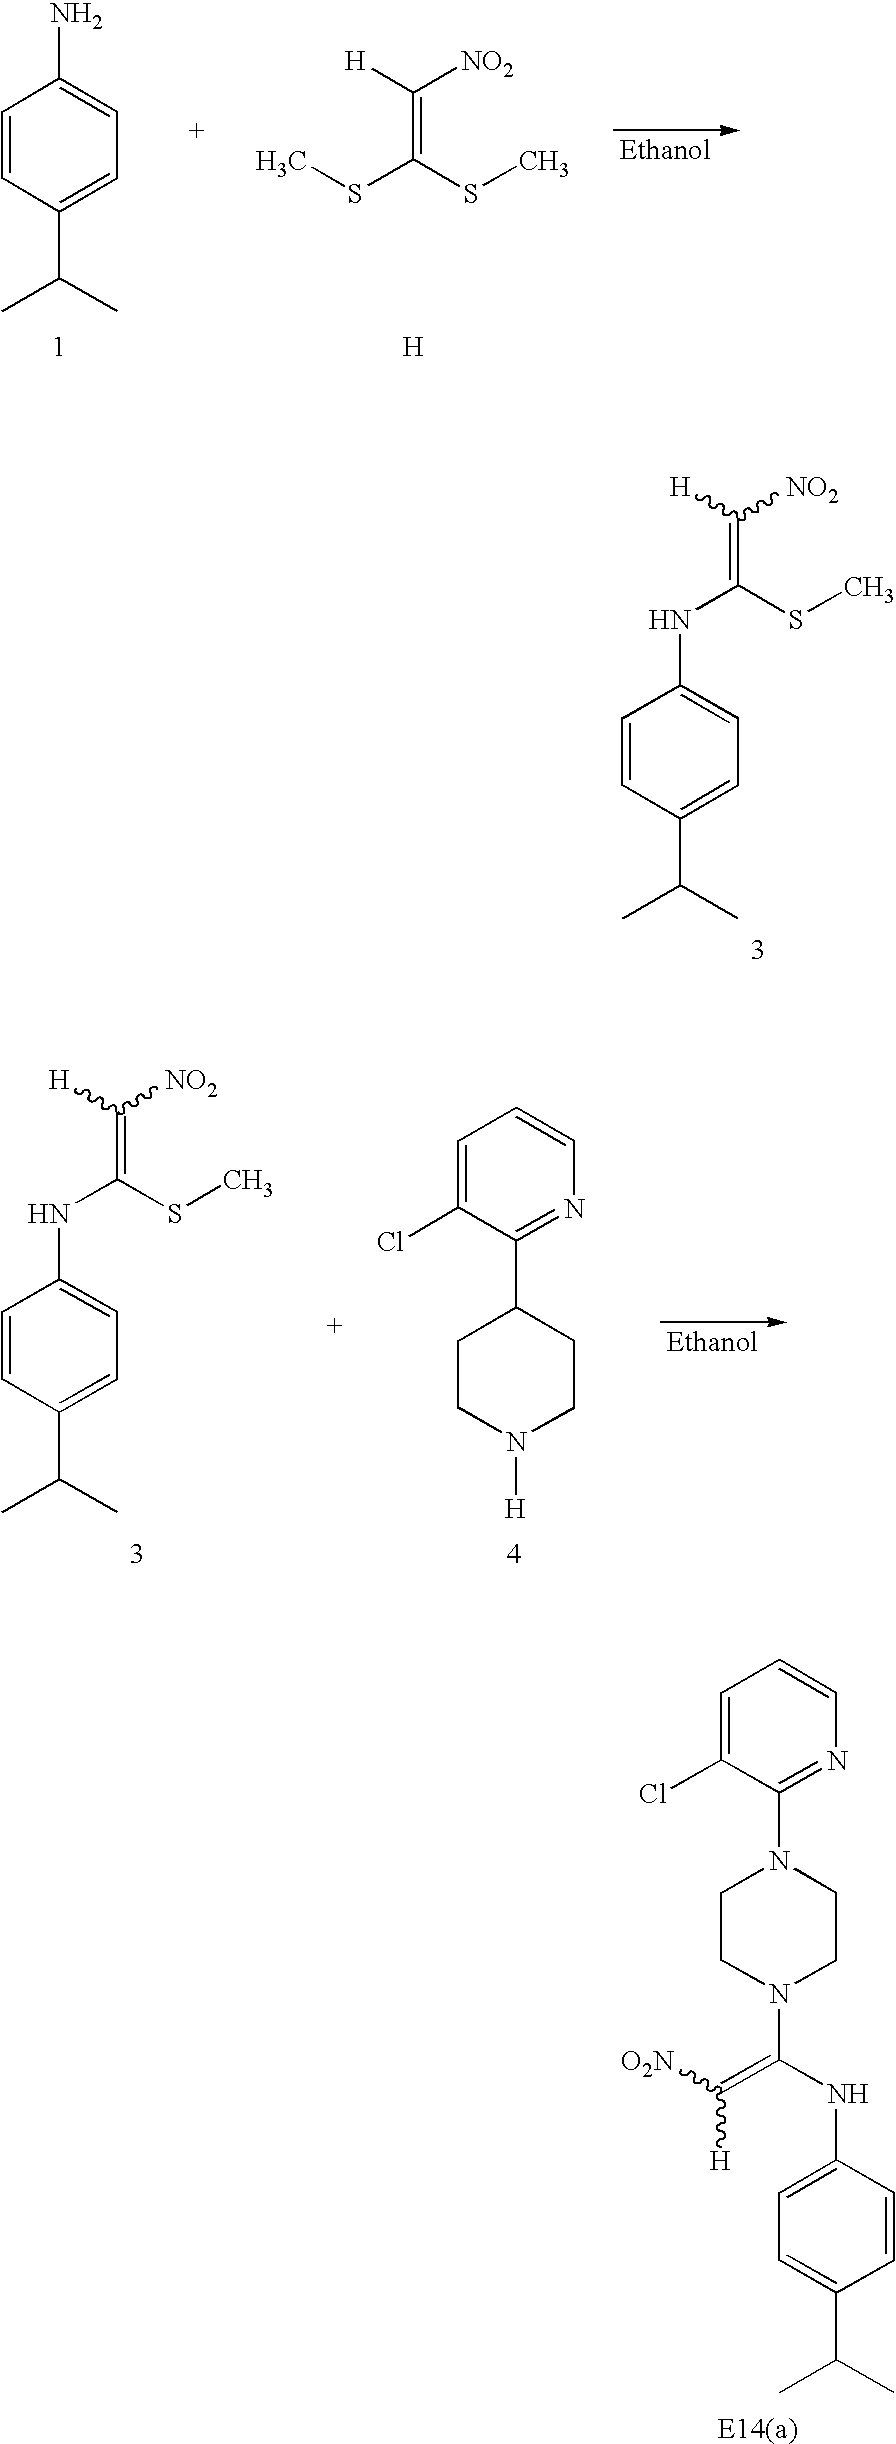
C1=CC(C(C)C)=CC=C1N.[H]C([NO2])=C(SC)SC.[H].C1=CC(C(C)C)=CC=C1NC(=C([H])[NO2])SC.C1=C(Cl)C(N2CCN(C(=C([H])[O2N])NC3=CC=C(C(C)C)C=C3)CC2)=NC=C1.C1=CC(C(C)C)=CC=C1NC(=C([H])[NO2])SC.C1=C(Cl)C(C2CCN([H])CC2)=NC=C1
